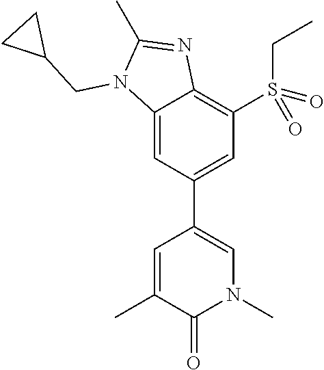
C12=CC(C3=CN(C)C(=O)C(C)=C3)=CC(S(=O)(CC)=O)=C1N=C(C)N2CC1CC1
